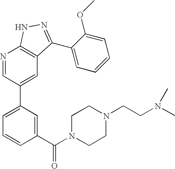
N1=CC(C2=CC=CC(C(=O)N3CCN(CCN(C)C)CC3)=C2)=CC2=C1NN=C2C1=CC=CC=C1OC
